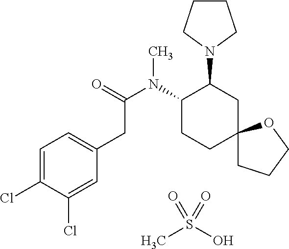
C1=C(Cl)C(Cl)=CC(CC(=O)N(C)C2CCC3(CC2N2CCCC2)CCCO3)=C1.CS(=O)(O)=O
